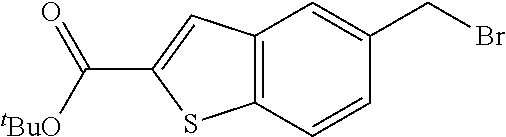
C12=C(C=CC(CBr)=C1)SC(C([tBuO])=O)=C2
